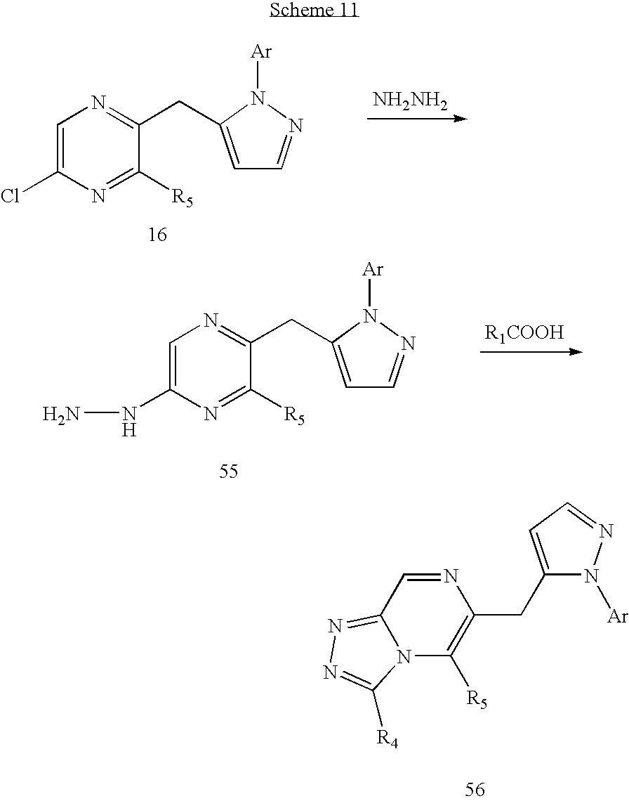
C1=C(NN)N=C([R5])C(CC2=CC=NN2[Ar])=N1.N1=CC2=NN=C([R4])N2C([R5])=C1CC1=CC=NN1[Ar].[NH2NH2].C1=C(Cl)N=C([R5])C(CC2=CC=NN2[Ar])=N1
